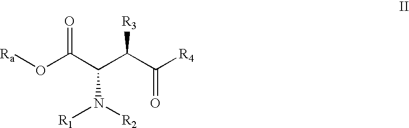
O(C(C(C(C([R4])=O)[R3])N([R2])[R1])=O)[Ra]
